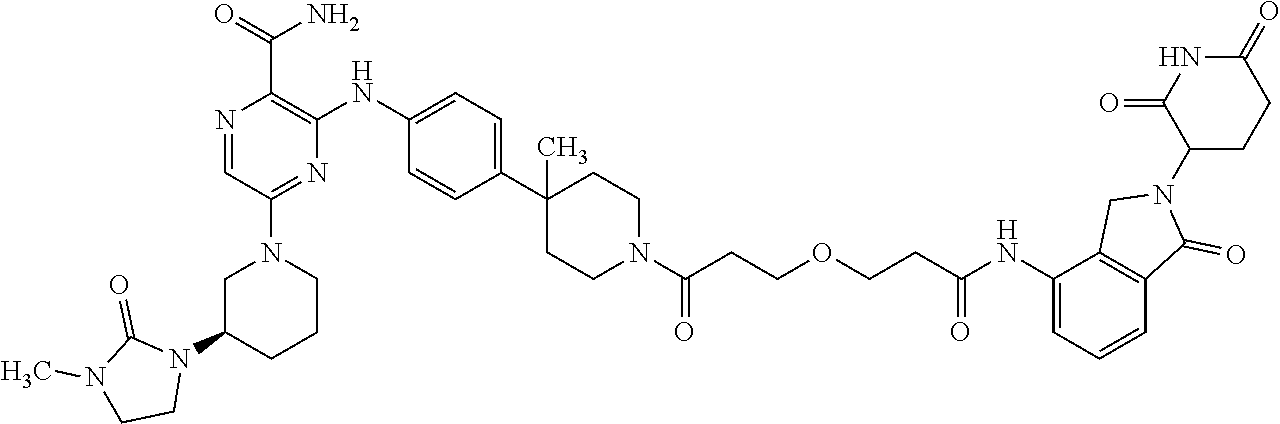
C1C(N2C(=O)N(C)CC2)CCCN1C1=NC(NC2=CC=C(C3(C)CCN(C(=O)CCOCCC(NC4=CC=CC5=C4CN(C4C(=O)NC(=O)CC4)C5=O)=O)CC3)C=C2)=C(C(=O)N)N=C1
